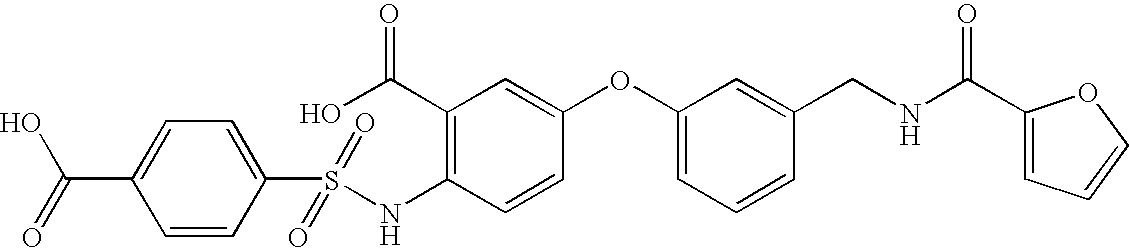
C1(NS(C2=CC=C(C(=O)O)C=C2)(=O)=O)=C(C(O)=O)C=C(OC2=CC=CC(CNC(C3=CC=CO3)=O)=C2)C=C1
